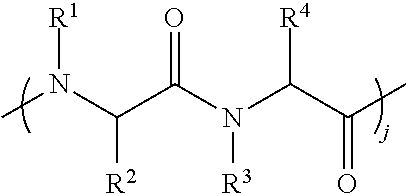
CN(C(C(N(C(C(C)=O)[R4])[R3])=O)[R2])[R1]
